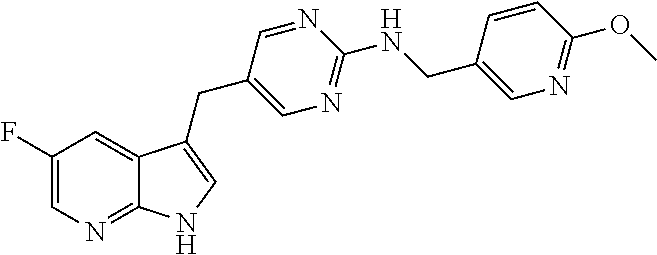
C1(F)=CN=C2C(=C1)C(CC1=CN=C(NCC3=CN=C(OC)C=C3)N=C1)=CN2
